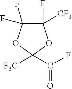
C1(F)([CF3])C(F)(F)OC(C(F)=O)([F3C])O1
